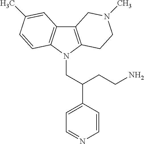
C12=C(N(CC(C3=CC=NC=C3)CCN)C3=C1C=C(C)C=C3)CCN(C)C2
